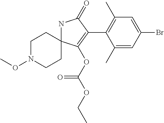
N1C2(C(OC(=O)OCC)=C(C3=C(C)C=C(Br)C=C3C)C1=O)CCN(OC)CC2
